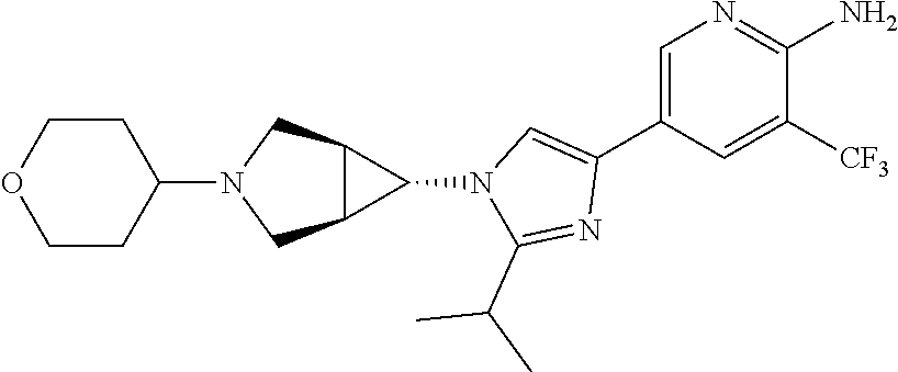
C1=C(C2=CN(C3C4C3CN(C3CCOCC3)C4)C(C(C)C)=N2)C=C([CF3])C(N)=N1
